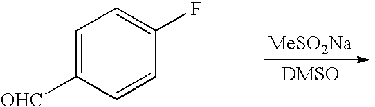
[MeSO2Na].C1=CC(F)=CC=C1[OHC]
